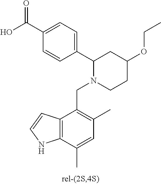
C1(C(O)=O)=CC=C(C2N(CC3=C(C)C=C(C)C4=C3C=CN4)CCC(OCC)C2)C=C1
